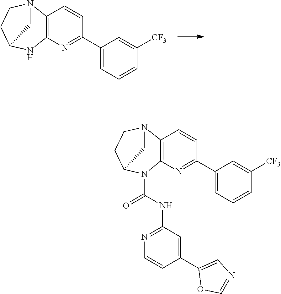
C12=C(N=C(C3=CC=CC([CF3])=C3)C=C1)NC1CCN2C1.C12=C(N=C(C3=CC=CC([CF3])=C3)C=C1)N(C(NC1=NC=CC(C3=CN=CO3)=C1)=O)C1CCN2C1
